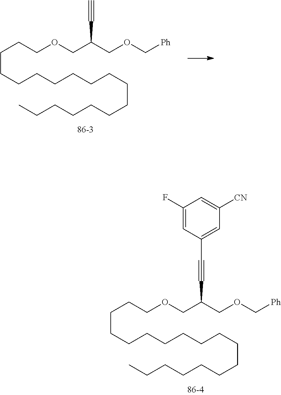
C(CCCCCCCCCCCCC)CCCCOCC(COC[Ph])C#C.C(CCCCCCCCCCCCC)CCCCOCC(COC[Ph])C#CC1=CC([CN])=CC(F)=C1
